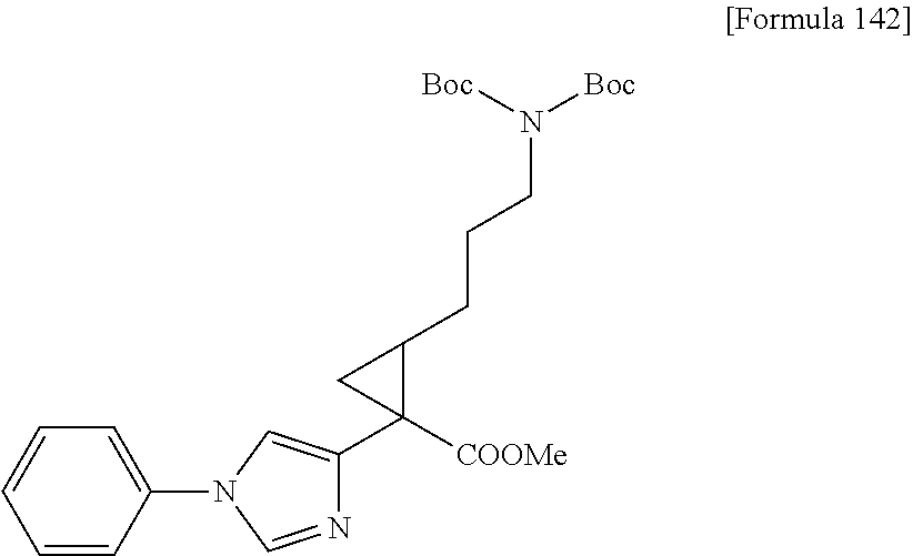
C1([COOMe])(C2=CN(C3=CC=CC=C3)C=N2)C(CCCN([Boc])[Boc])C1
